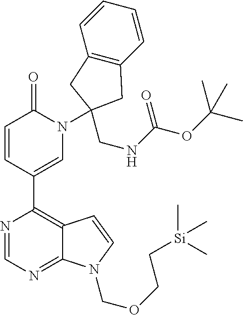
N1=CN=C2C(=C1C1=CN(C3(CNC(=O)OC(C)(C)C)CC4=C(C=CC=C4)C3)C(=O)C=C1)C=CN2COCC[Si](C)(C)C
